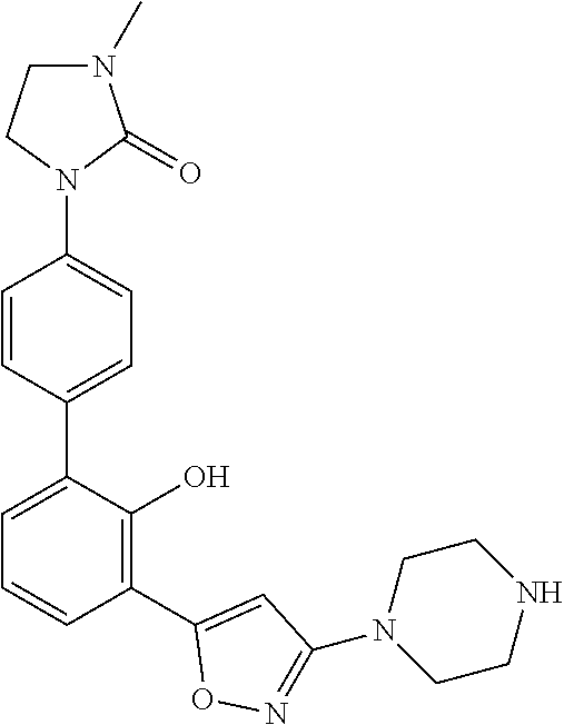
C1(N2C(=O)N(C)CC2)=CC=C(C2=CC=CC(C3=CC(N4CCNCC4)=NO3)=C2O)C=C1
